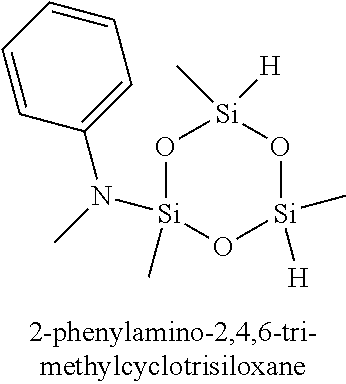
O1[Si](C)(N(C)C2=CC=CC=C2)O[Si]([H])(C)O[Si]1(C)[H]
